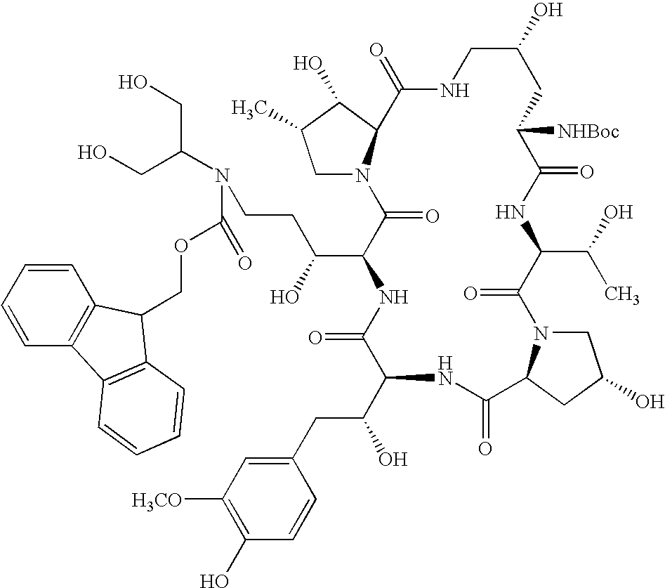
C1N2C(C(O)C1C)C(=O)NCC(O)CC([NHBoc])C(=O)NC(C(O)C)C(=O)N1CC(O)CC1C(=O)NC(C(CC1=CC([H3CO])=C(O)C=C1)O)C(=O)NC(C(O)CCN(C(CO)CO)C(OCC1C3=C(C=CC=C3)C3=C1C=CC=C3)=O)C2=O
